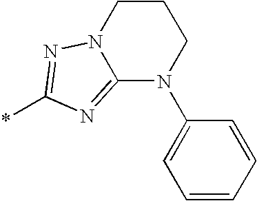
C12=NC(*)=NN1CCCN2C1=CC=CC=C1
